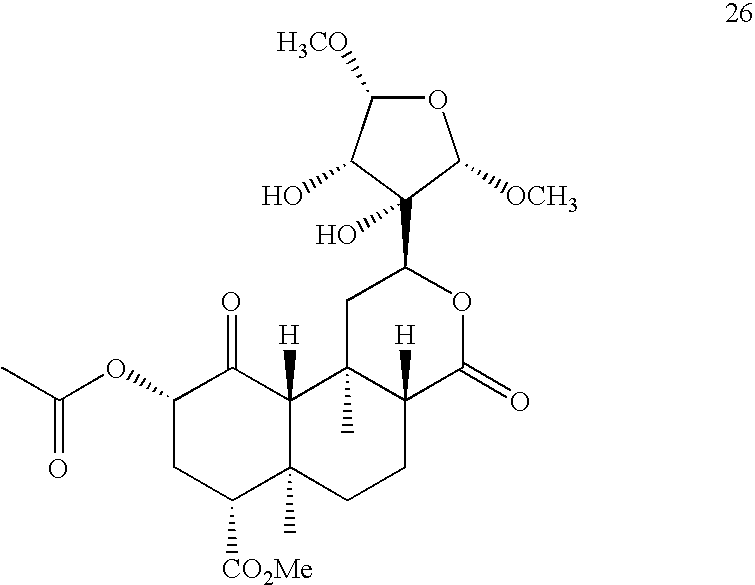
C1(OC(C)=O)CC([CO2Me])C2(C)C([H])(C1=O)C1(C)C([H])(CC2)C(=O)OC(C2(O)C(O)C([H3CO])OC2[OCH3])C1
